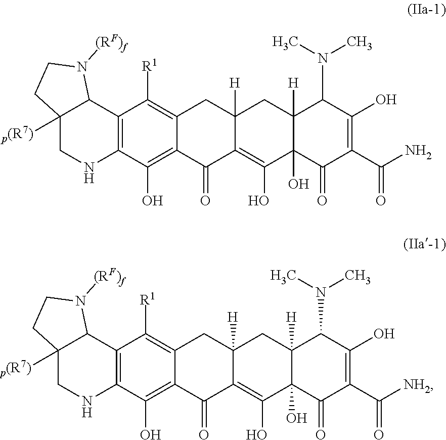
C12=C(C(O)=C3C(=C1[R1])CC1([H])C(=C(O)C4(O)C([H])(C1)C(N(C)C)C(O)=C(C(N)=O)C4=O)C3=O)NCC1([p(R7)])C2N([(RF)f])CC1.C12=C(C(O)=C3C(=C1[R1])CC1([H])C(=C(O)C4(O)C([H])(C1)C(N(C)C)C(O)=C(C([NH2])=O)C4=O)C3=O)NCC1([p(R7)])C2N([(RF)f])CC1
